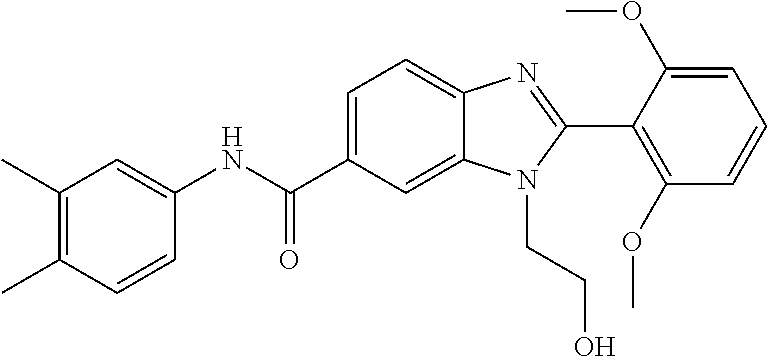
C1(C)=C(C)C=CC(NC(C2=CC=C3C(=C2)N(CCO)C(C2=C(OC)C=CC=C2OC)=N3)=O)=C1
